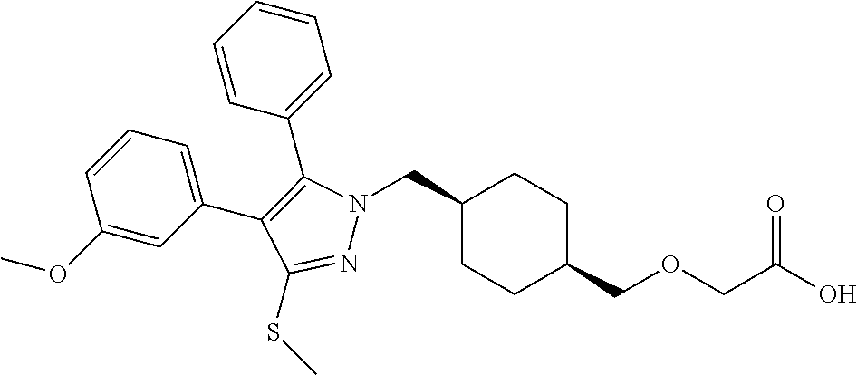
C1(CN2N=C(SC)C(C3=CC=CC(OC)=C3)=C2C2=CC=CC=C2)CCC(COCC(O)=O)CC1
